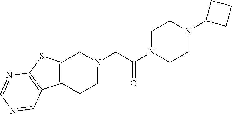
C12=C(CCN(CC(N3CCN(C4CCC4)CC3)=O)C1)C1=C(S2)N=CN=C1
